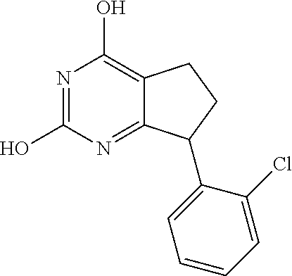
C12=NC(O)=NC(O)=C1CCC2C1=CC=CC=C1Cl
